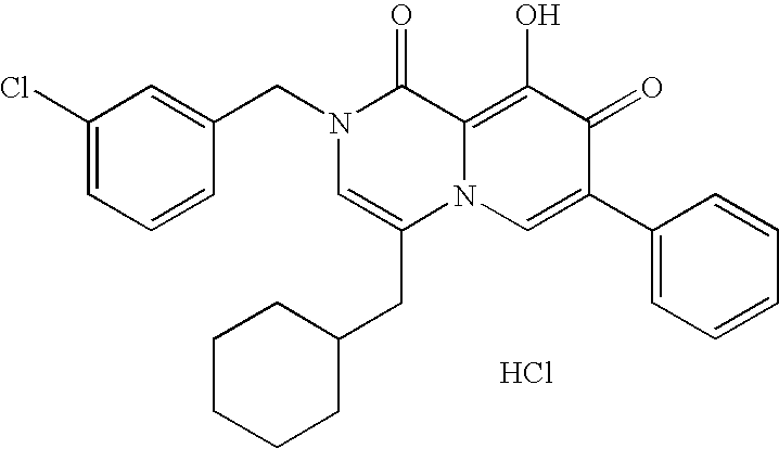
C1=C(CN2C=C(CC3CCCCC3)N3C(=C(O)C(=O)C(C4=CC=CC=C4)=C3)C2=O)C=CC=C1Cl.Cl
